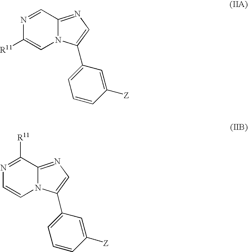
N12C(=NC=C1C1=CC=CC([Z])=C1)C=NC([R11])=C2.N12C(=NC=C1C1=CC=CC([Z])=C1)C([R11])=NC=C2
